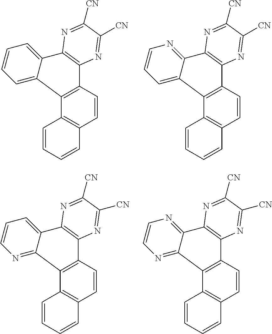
C12=C(C=CC3=C1C1=CC=CC=C1C1=C3N=C([CN])C([CN])=N1)C=CC=C2.C12=C(C=CC3=C1C1=CC=CN=C1C1=C3N=C([CN])C([CN])=N1)C=CC=C2.C12=C(C=CC3=C1C1=NC=CN=C1C1=C3N=C([CN])C([CN])=N1)C=CC=C2.C12=C(C=CC3=C1C1=NC=CC=C1C1=C3N=C([CN])C([CN])=N1)C=CC=C2
